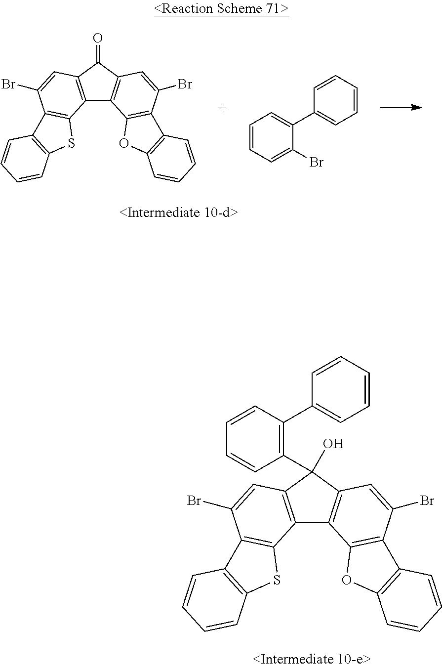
C12=C(C(O)(C3=C(C4=CC=CC=C4)C=CC=C3)C3=C1C1=C(C(Br)=C3)C3=C(O1)C=CC=C3)C=C(Br)C1=C2SC2=C1C=CC=C2.C12=C(C(=O)C3=C1C1=C(C(Br)=C3)C3=C(O1)C=CC=C3)C=C(Br)C1=C2SC2=C1C=CC=C2.C1=CC=C(Br)C(C2=CC=CC=C2)=C1
